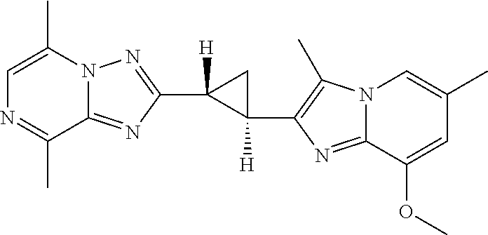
C1=C(C)N2C(=NC(C3([H])C(C4=C(C)N5C(=N4)C(OC)=CC(C)=C5)([H])C3)=N2)C(C)=N1
